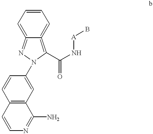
C12=C(C=C(N3N=C4=CC=CC=C4=C3C(N[A]B)=O)C=C1)C(N)=NC=C2
